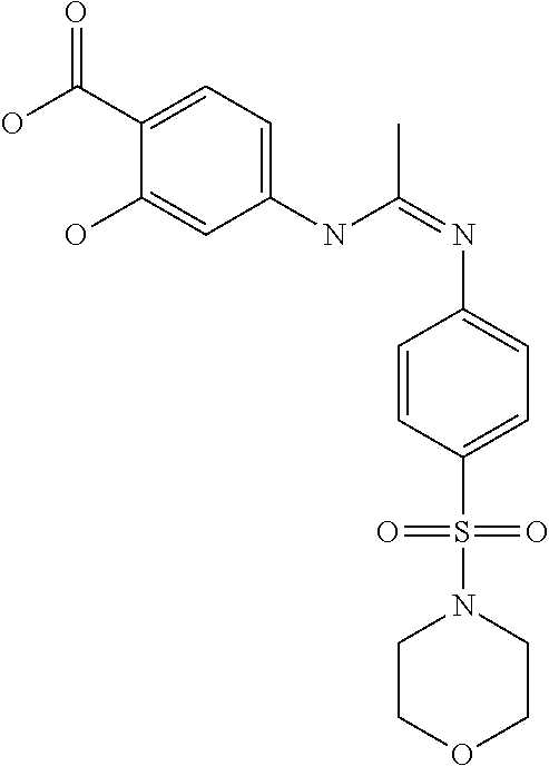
C1(C(=O)O)=CC=C(NC(C)=NC2=CC=C(S(N3CCOCC3)(=O)=O)C=C2)C=C1O
